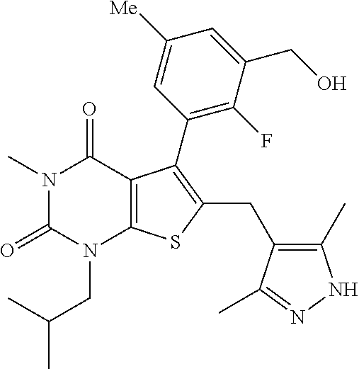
N1(C)C(=O)N(CC(C)C)C2=C(C1=O)C(C1=C(F)C(CO)=CC([Me])=C1)=C(CC1=C(C)NN=C1C)S2
